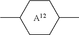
CC1CCC(C)CC1.[A12]
